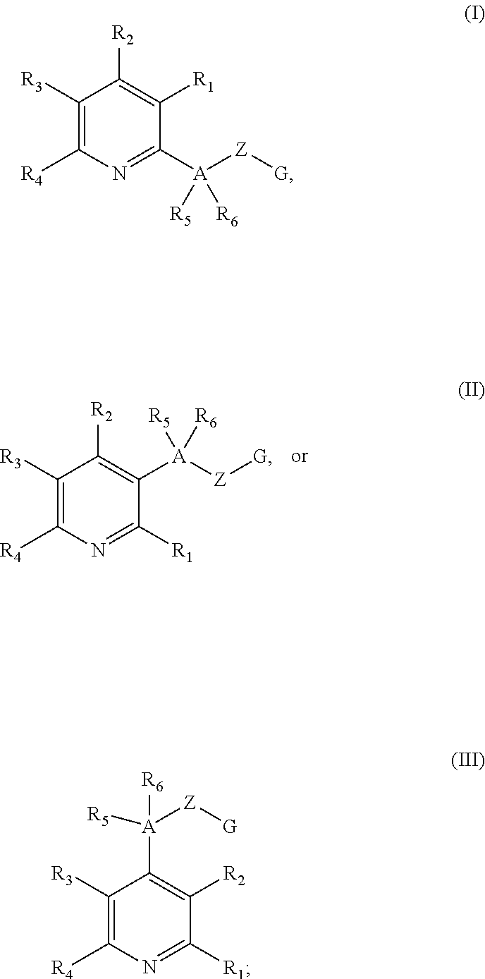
C1([R3])=C([R4])N=C([R1])C([A]([Z][G])([R5])[R6])=C1[R2].C1([R3])=C([R4])N=C([A]([Z][G])([R5])[R6])C([R1])=C1[R2].C1([R3])=C([R4])N=C([R1])C([R2])=C1[A]([R6])([R5])[Z][G]
